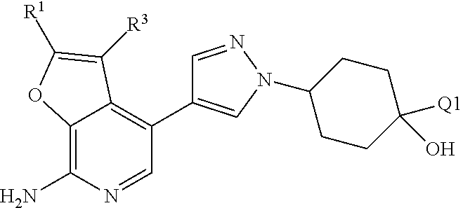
C12=C(N)N=CC(C3=CN(C4CCC([Q1])(O)CC4)N=C3)=C1C([R3])=C([R1])O2
